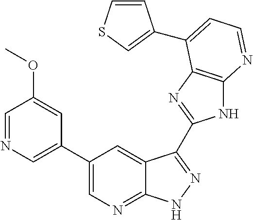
C1(C2=CN=CC(OC)=C2)=CN=C2C(=C1)C(C1=NC3=C(N1)N=CC=C3C1=CSC=C1)=NN2
